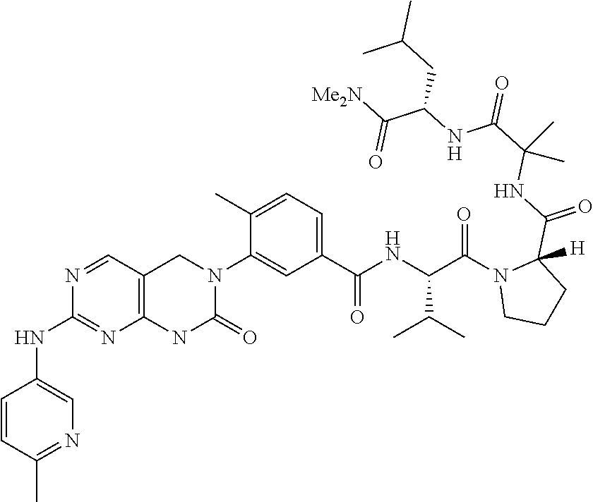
N1=CC2=C(N=C1NC1=CN=C(C)C=C1)NC(=O)N(C1=CC(C(NC(C(N3CCCC3(C(=O)NC(C)(C(=O)NC(C([Me2N])=O)CC(C)C)C)[H])=O)C(C)C)=O)=CC=C1C)C2
